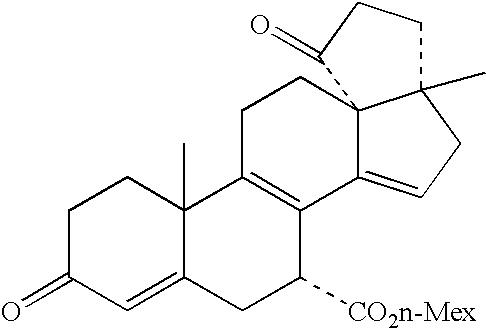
C1C(=O)C=C2C(C)(C1)C1=C(C([CO2n-Mex])C2)C2=CCC3(C)C2(CC1)C(=O)CC3
